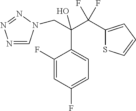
N1=CN(CC(C2=CC=C(F)C=C2F)(C(F)(F)C2=CC=CS2)O)N=N1
